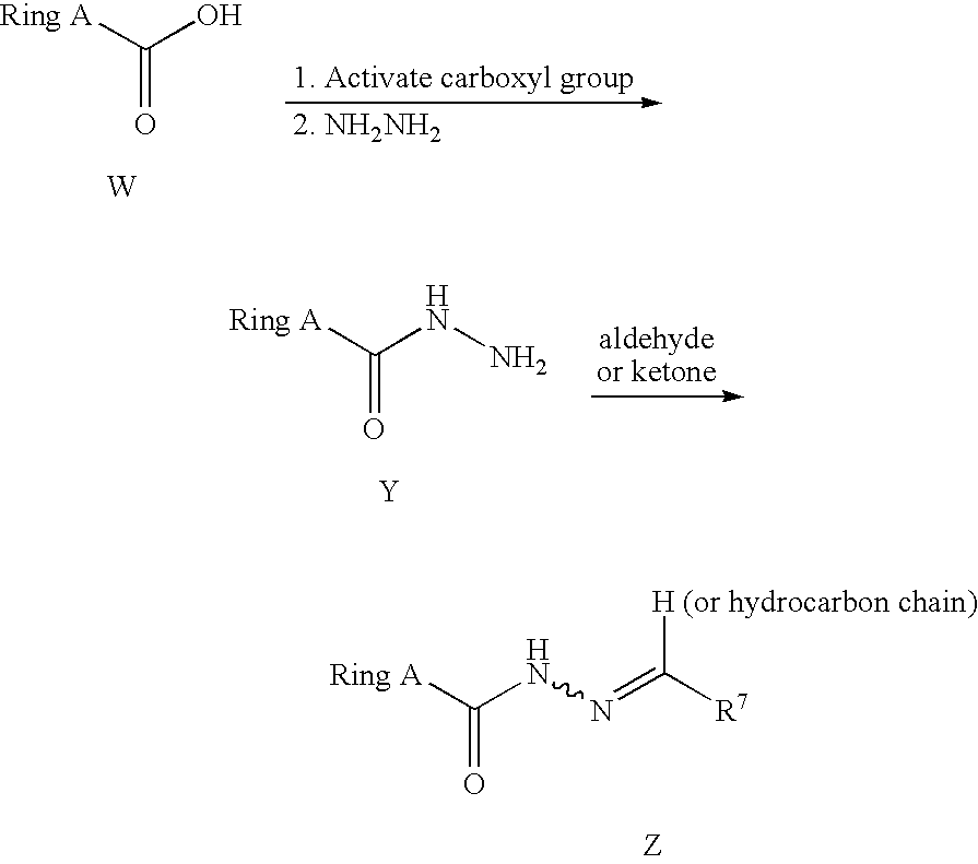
C(NN=C([R7])[H (or hydrocarbon chain)])([Ring A])=O.C(O)([Ring A])=O.[2. NH2NH2].[W].C(NN)([Ring A])=O.[Y]
